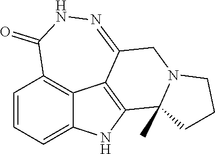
C1=CC=C2C3=C1C(=O)NN=C1C3=C(N2)C2(C)N(C1)CCC2
